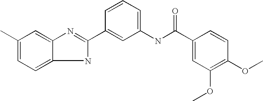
C1=CC=C(NC(=O)C2=CC(OC)=C(OC)C=C2)C=C1C1=NC2=CC(C)=CC=C2N1
